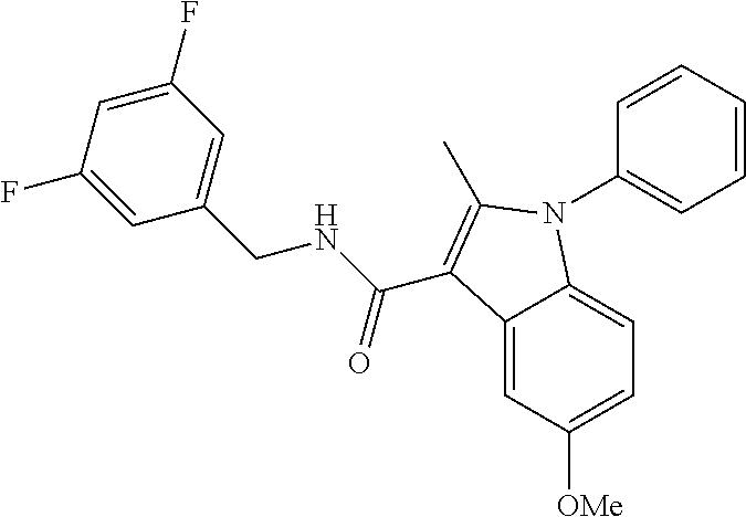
C12=CC([OMe])=CC=C1N(C1=CC=CC=C1)C(C)=C2C(NCC1=CC(F)=CC(F)=C1)=O
